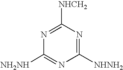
C1([NHNH2])=NC([NHCH2])=NC([NH2NH])=N1
